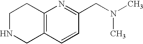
C12=C(C=CC(CN(C)C)=N1)CNCC2
